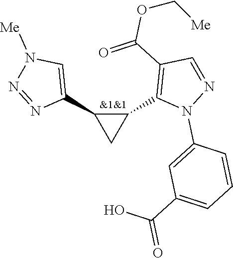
C1(C2=C(C(=O)OC[Me])C=NN2C2=CC(C(O)=O)=CC=C2)C(C2=CN([Me])N=N2)C1
